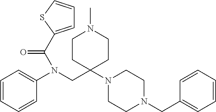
C1(N(CC2(N3CCN(CC4=CC=CC=C4)CC3)CCN(C)CC2)C(=O)C2=CC=CS2)=CC=CC=C1
